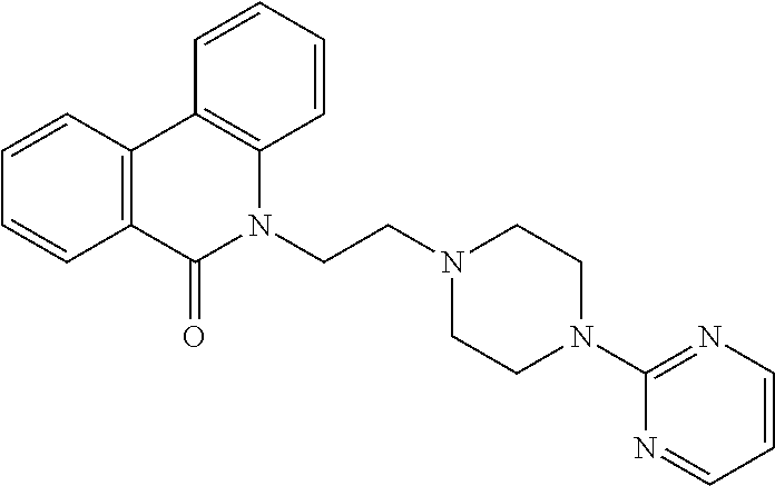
N1(CCN2CCN(C3=NC=CC=N3)CC2)C2=C(C3=C(C1=O)C=CC=C3)C=CC=C2
